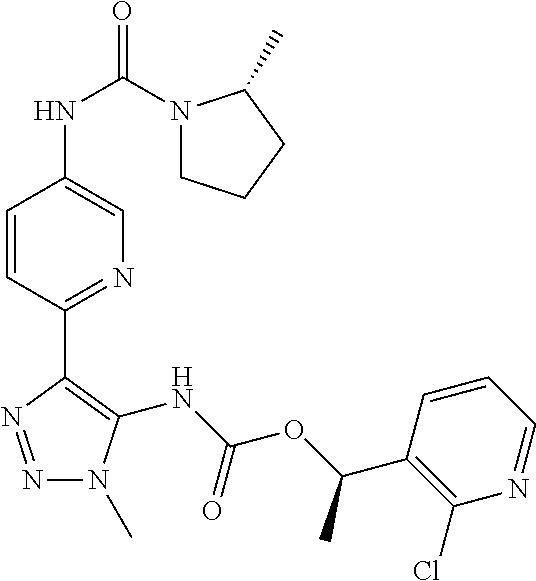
C1=CC(C2=C(NC(OC(C3=C(Cl)N=CC=C3)C)=O)N(C)N=N2)=NC=C1NC(=O)N1CCCC1C
